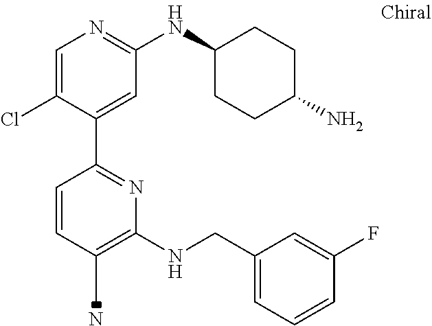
C1=C(Cl)C(C2=NC(NCC3=CC=CC(F)=C3)=C(C)C=C2)=CC(NC2CCC(N)CC2)=N1.N
